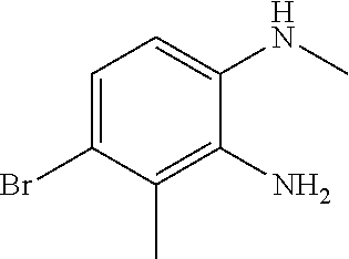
C1=C(Br)C(C)=C(N)C(NC)=C1
